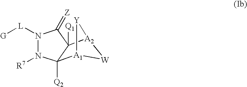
N1([L][G])N([R7])C2([Q2])[A1]3[Y][A2](C2([Q1])C1=[Z])[W]3
